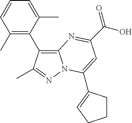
C1=CC=C(C)C(C2=C3N(N=C2C)C(C2=CCCC2)=CC(C(O)=O)=N3)=C1C
